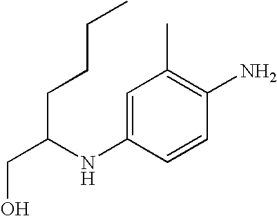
C(C(NC1=CC(C)=C(N)C=C1)CCCC)O
